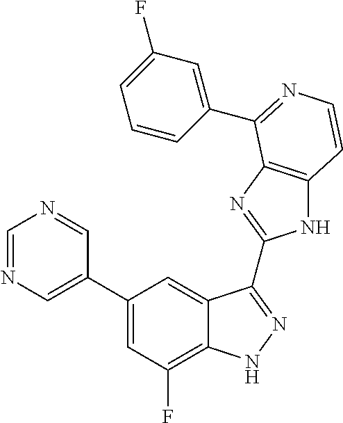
C1(C2=CN=CN=C2)=CC(F)=C2C(=C1)C(C1=NC3=C(N1)C=CN=C3C1=CC(F)=CC=C1)=NN2
